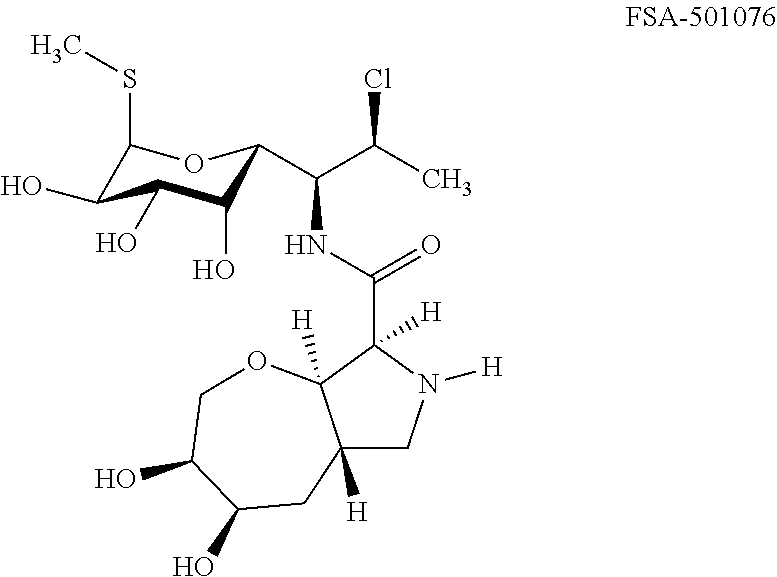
C12([H])CN([H])C(C(NC(C(C)Cl)C3C(O)C(O)C(O)C(SC)O3)=O)([H])C1([H])OCC(O)C(O)C2
